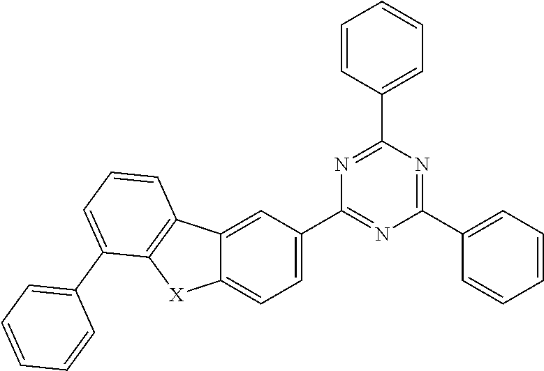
C12=CC=C(C3=NC(C4=CC=CC=C4)=NC(C4=CC=CC=C4)=N3)C=C1C1=C([X]2)C(C2=CC=CC=C2)=CC=C1
